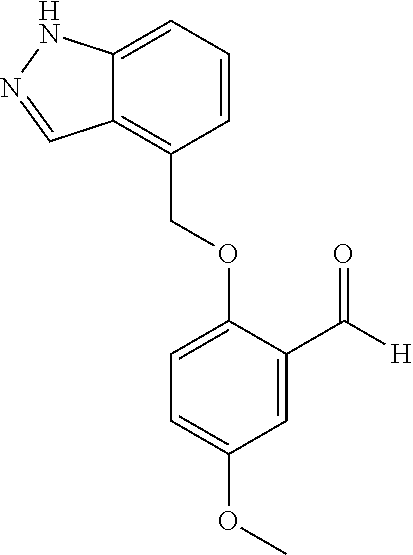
C12=CC=CC(COC3=CC=C(OC)C=C3C([H])=O)=C1C=NN2
